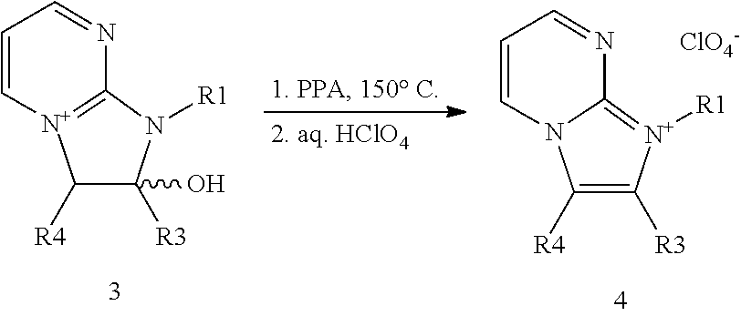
C1([R4])C(O)([R3])N([R1])C2=[N+]1C=CC=N2.C1([R4])=C([R3])[N+]([R1])=C2N1C=CC=N2.[ClO4-]
